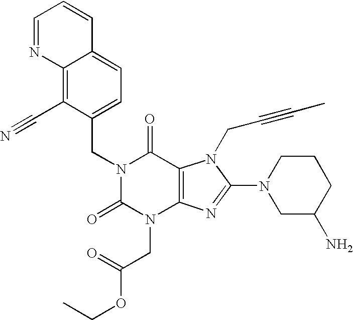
C12=C(C#N)C(CN3C(=O)N(CC(OCC)=O)C4=C(C3=O)N(CC#CC)C(N3CC(N)CCC3)=N4)=CC=C1C=CC=N2
